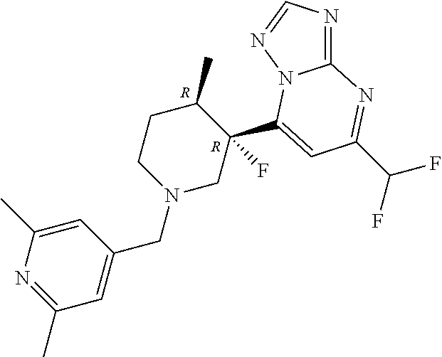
N1=C2N(N=C1)C(C1(F)CN(CC3=CC(C)=NC(C)=C3)CCC1C)=CC(C(F)F)=N2.[R].[R]
